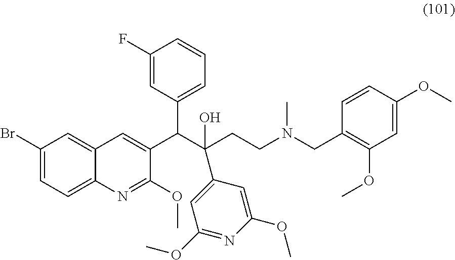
C1(Br)=CC=C2C(=C1)C=C(C(C1=CC=CC(F)=C1)C(O)(CCN(CC1=C(OC)C=C(OC)C=C1)C)C1=CC(OC)=NC(OC)=C1)C(OC)=N2
